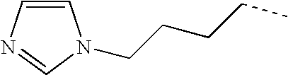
C1=CN=CN1CCCCC
